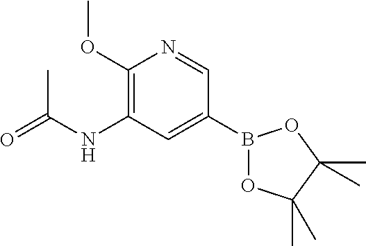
C1(OC)=C(NC(C)=O)C=C(B2OC(C)(C)C(C)(C)O2)C=N1
